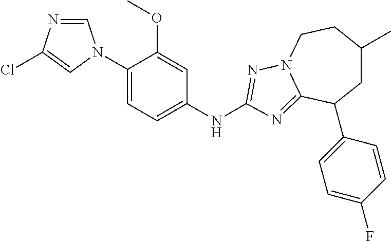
C1=NC(Cl)=CN1C1=CC=C(NC2=NN3CCC(C)CC(C4=CC=C(F)C=C4)C3=N2)C=C1OC
